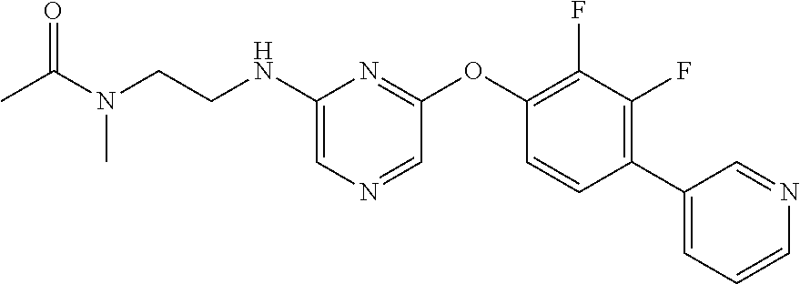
C1(NCCN(C(C)=O)C)=CN=CC(OC2=C(F)C(F)=C(C3=CC=CN=C3)C=C2)=N1
